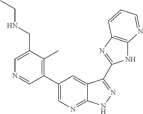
C1(C2=CN=C3C(=C2)C(C2=NC4=C(N2)N=CC=C4)=NN3)=C(C)C(CNCC)=CN=C1
